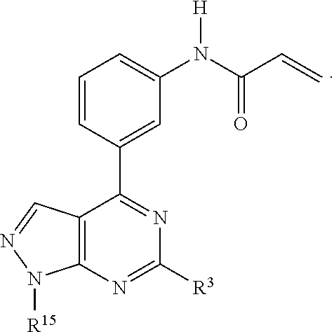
[R3]C1=NC2=C(C=NN2[R15])C(C2=CC(N([H])C(=O)C=C)=CC=C2)=N1
